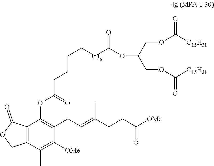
C(=C(C)CCC(=O)[OMe])CC1=C(OC(CCCCCC(OC(COC([C15H31])=O)COC([C15H31])=O)=O)=O)C2=C(C(C)=C1[OMe])COC2=O
